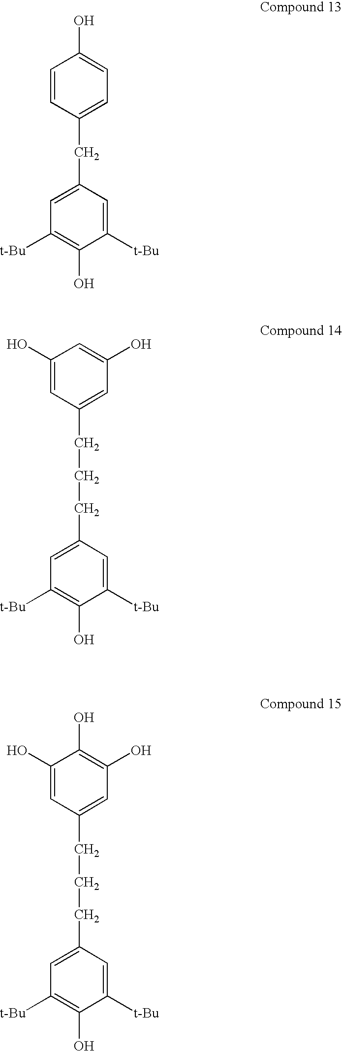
C1=CC(CC2=CC([t-Bu])=C(O)C([t-Bu])=C2)=CC=C1O.C1(O)=CC(CCCC2=CC([t-Bu])=C(O)C([t-Bu])=C2)=CC(O)=C1.C1(O)=CC(CCCC2=CC([t-Bu])=C(O)C([t-Bu])=C2)=CC(O)=C1O
